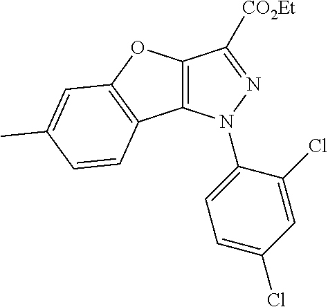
C12=C(N(C3=CC=C(Cl)C=C3Cl)N=C1[CO2Et])C1=C(O2)C=C(C)C=C1
